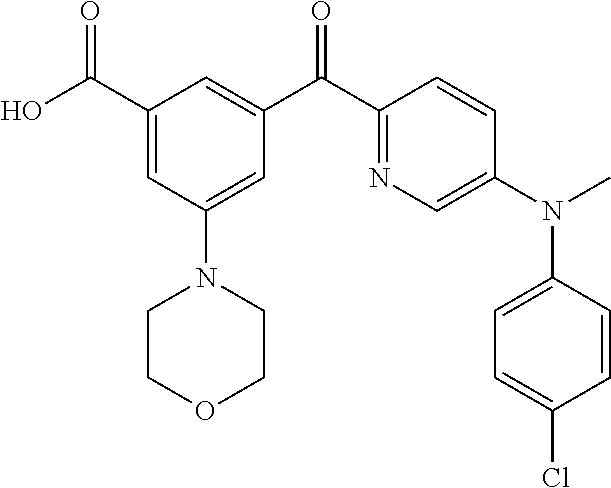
C1(C(O)=O)=CC(N2CCOCC2)=CC(C(C2=NC=C(N(C)C3=CC=C(Cl)C=C3)C=C2)=O)=C1
